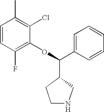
C1=CC(F)=C(OC(C2CCNC2)C2=CC=CC=C2)C(Cl)=C1C
